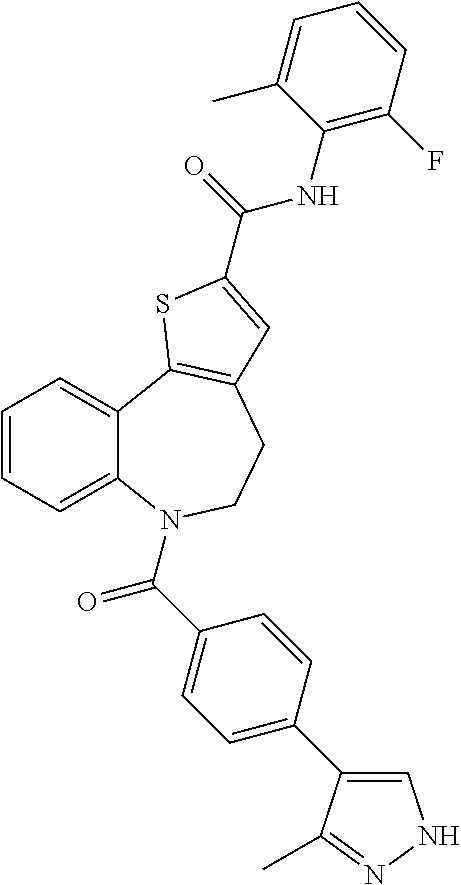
C1=CC=C2C(=C1)C1=C(CCN2C(C2=CC=C(C3=CNN=C3C)C=C2)=O)C=C(C(=O)NC2=C(F)C=CC=C2C)S1
